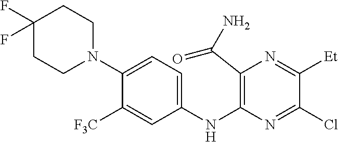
C1(NC2=C(C(N)=O)N=C([Et])C(Cl)=N2)=CC=C(N2CCC(F)(F)CC2)C([F3C])=C1
